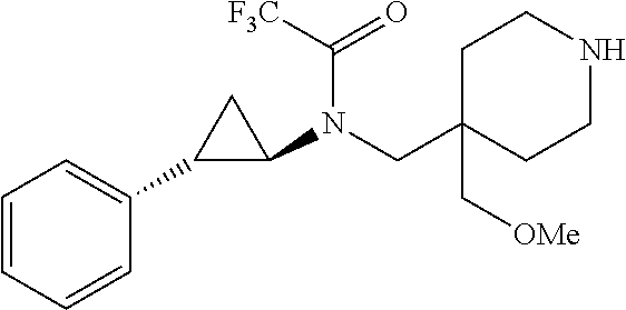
C1=CC=CC(C2C(N(CC3(C[OMe])CCNCC3)C(=O)[F3C])C2)=C1
